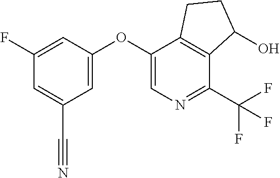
C1(OC2=CC(C#N)=CC(F)=C2)=CN=C(C(F)(F)F)C2=C1CCC2O
